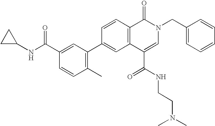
C1(CN2C(=O)C3=C(C(C(NCCN(C)C)=O)=C2)C=C(C2=C(C)C=CC(C(NC4CC4)=O)=C2)C=C3)=CC=CC=C1
